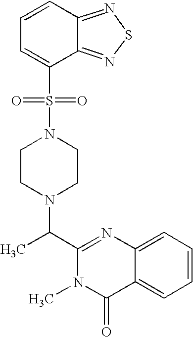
C1(C(N2CCN(S(=O)(=O)C3=CC=CC4=NSN=C34)CC2)C)=NC2=CC=CC=C2C(=O)N1C
